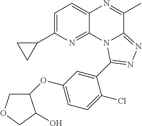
C1=C(C2CC2)N=C2C(=C1)N=C(C)C1=NN=C(C3=CC(OC4COCC4O)=CC=C3Cl)N21
